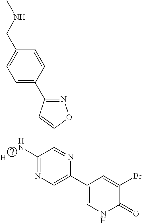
C1=C(C2=NOC(C3=NC(C4=CNC(=O)C(Br)=C4)=CN=C3N)=C2)C=CC(CNC)=C1.[H]
